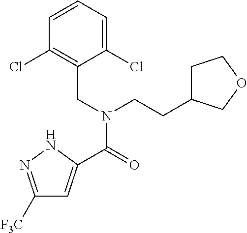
C1([F3C])=NNC(C(=O)N(CC2=C(Cl)C=CC=C2Cl)CCC2CCOC2)=C1
